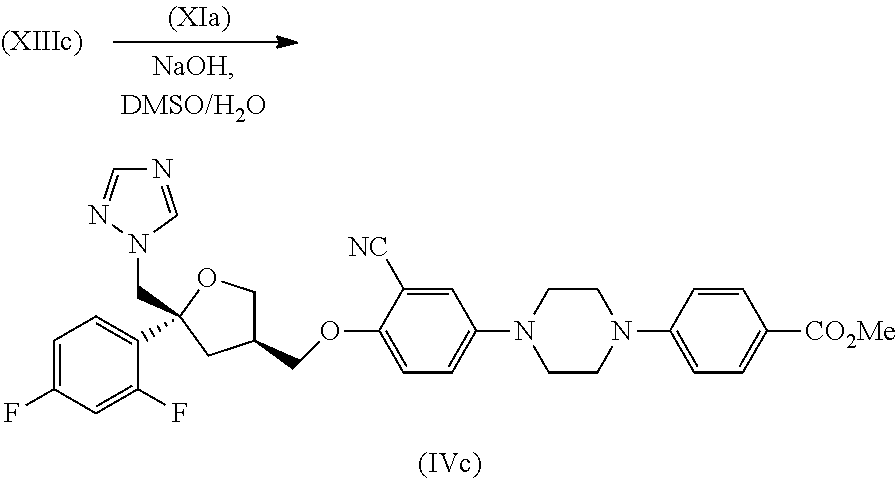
C1=C(F)C=C(F)C(C2(CN3C=NC=N3)OCC(COC3=CC=C(N4CCN(C5=CC=C([CO2Me])C=C5)CC4)C=C3[NC])C2)=C1
